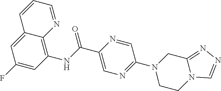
C12=CC(F)=CC(NC(C3=CN=C(N4CCN5C(=NN=C5)C4)C=N3)=O)=C1N=CC=C2
